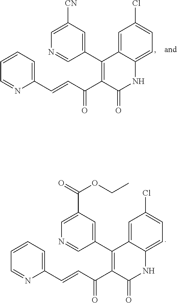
C1(C=CC(C2=C(C3=CC(C(=O)OCC)=CN=C3)C3=CC(Cl)=CC=C3NC2=O)=O)=CC=CC=N1.C1(C=CC(C2=C(C3=CC([CN])=CN=C3)C3=CC(Cl)=CC=C3NC2=O)=O)=CC=CC=N1
